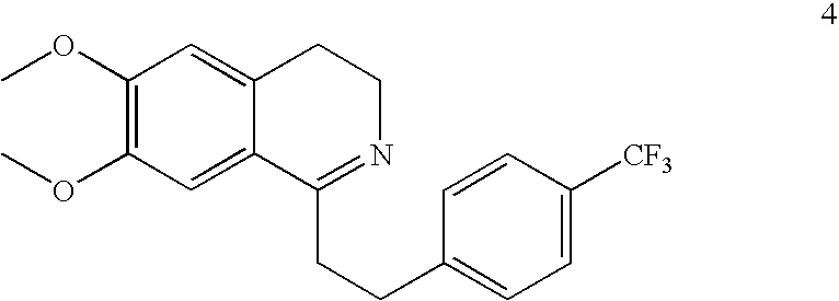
C1(OC)=C(OC)C=C2C(=C1)CCN=C2CCC1=CC=C([CF3])C=C1
